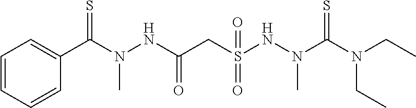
C1=CC=CC=C1C(N(NC(CS(NN(C(N(CC)CC)=S)C)(=O)=O)=O)C)=S
